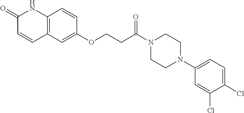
C12=C(C=C(OCCC(N3CCN(C4=CC=C(Cl)C(Cl)=C4)CC3)=O)C=C1)C=CC(=O)N2
